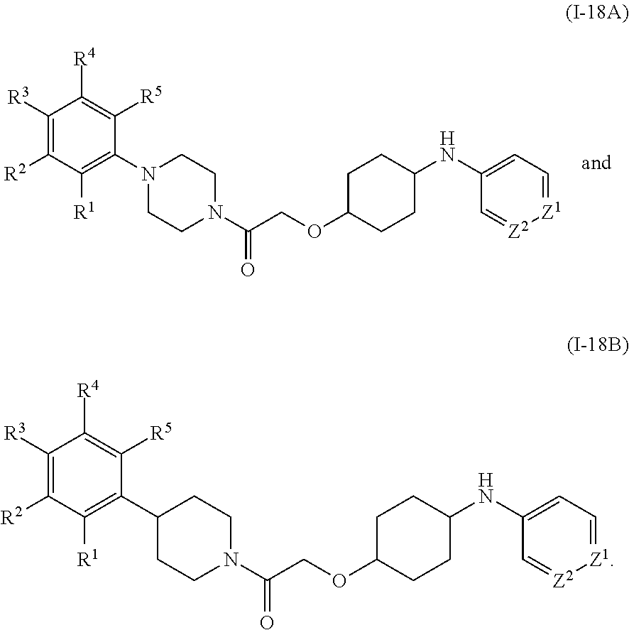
C1([R3])=C([R2])C([R1])=C(N2CCN(C(COC3CCC(NC4=CC=[Z1][Z2]=C4)CC3)=O)CC2)C([R5])=C1[R4].C1([R3])=C([R2])C([R1])=C(C2CCN(C(COC3CCC(NC4=CC=[Z1][Z2]=C4)CC3)=O)CC2)C([R5])=C1[R4]
